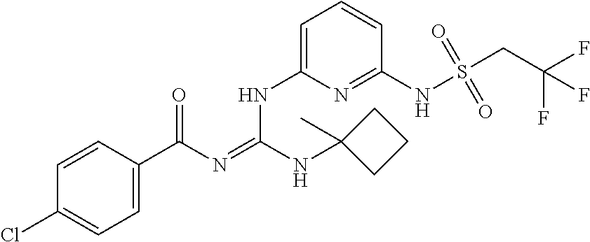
C1=CC(C(N=C(NC2(C)CCC2)NC2=CC=CC(NS(CC(F)(F)F)(=O)=O)=N2)=O)=CC=C1Cl
